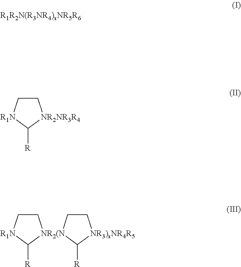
C1C[R1N]C([R])[NR2NR3R4]1.C1C[R1N]C([R])[NR2(N]12CC[NR3)xNR4R5]C2[R]
